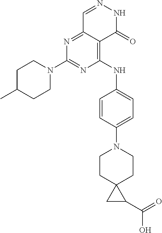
N1=C(N2CCC(C)CC2)N=C2C(=C1NC1=CC=C(N3CCC4(CC3)CC4C(=O)O)C=C1)C(=O)NN=C2
